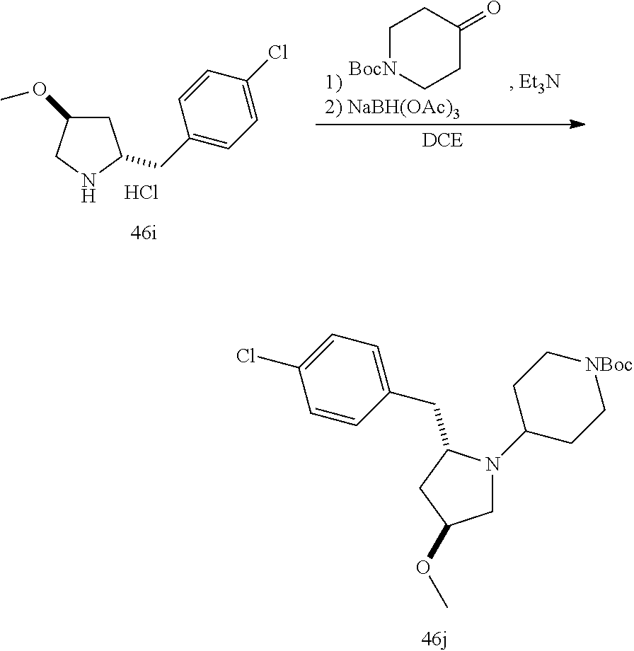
C1=CC(CC2N(C3CC[NBoc]CC3)CC(OC)C2)=CC=C1Cl.C1C(OC)CNC1CC1=CC=C(Cl)C=C1.Cl.[DCE].C1[BocN]CCC(=O)C1
